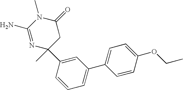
N1=C(N)N(C)C(=O)CC1(C)C1=CC(C2=CC=C(OCC)C=C2)=CC=C1
